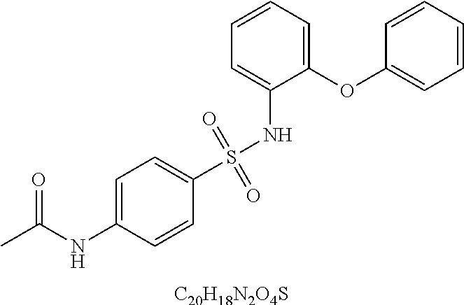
C1=C(NC(C)=O)C=CC(S(=O)(=O)NC2=CC=CC=C2OC2=CC=CC=C2)=C1.[C20H18N2O4S]
